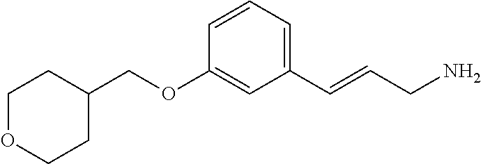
C1OCCC(COC2=CC(C=CCN)=CC=C2)C1
